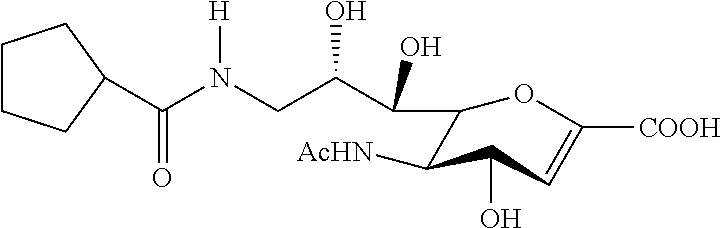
C(N(CC(C(O)C1C([AcHN])C(O)C=C([COOH])O1)O)[H])(=O)C1CCCC1
